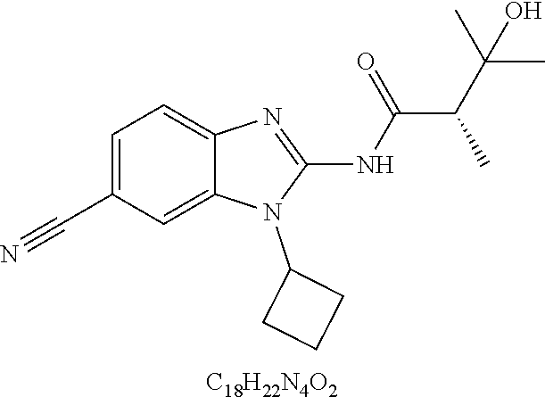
C1=C(C#N)C=C2C(=C1)N=C(NC(C(C(C)(C)O)C)=O)N2C1CCC1.[C18H22N4O2]
